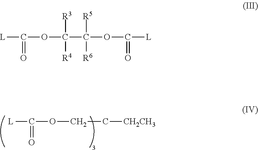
[L]C(OCC[CH2CH3])=O.[L]C(=O)OC([R3])(C(OC([L])=O)([R5])[R6])[R4]
